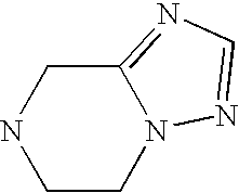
C1CN2C(=NC=N2)CN1
